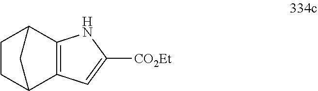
C12=C(C3CCC1C3)C=C([CO2Et])N2
